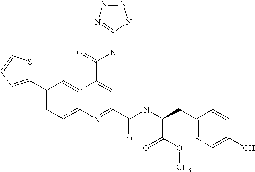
C1(C2=CC=C3C(=C2)C(C(=O)NC2=NN=NN2)=CC(C(NC(CC2=CC=C(O)C=C2)C(=O)OC)=O)=N3)=CC=CS1
